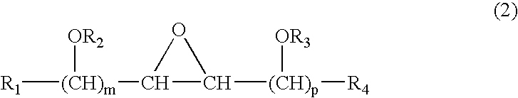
[R1][(CH)m](C1C([(CH)p]([R4])[OR3])O1)[OR2]
